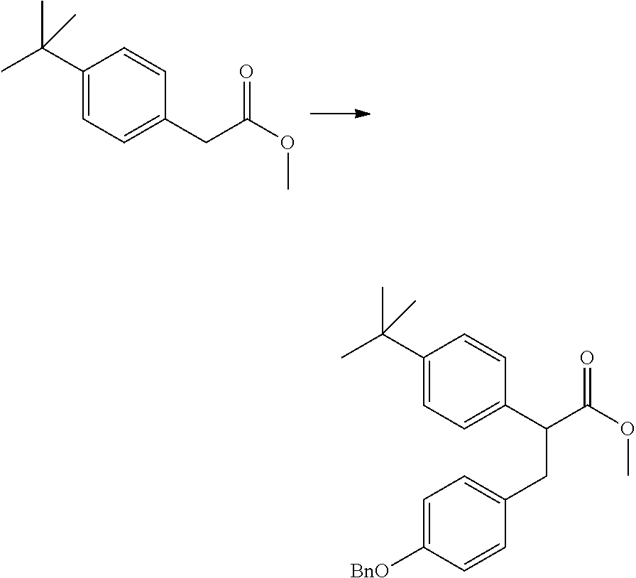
CC(C1=CC=C(CC(OC)=O)C=C1)(C)C.CC(C1=CC=C(C(C(OC)=O)CC2=CC=C([BnO])C=C2)C=C1)(C)C
